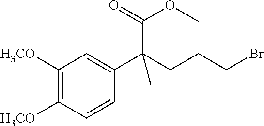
C1([H3CO])=C([H3CO])C=CC(C(CCCBr)(C(=O)OC)C)=C1
